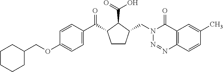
C1(COC2=CC=C(C(=O)C3CCC(CN4N=NC5=C(C4=O)C=C(C)C=C5)C3C(=O)O)C=C2)CCCCC1
